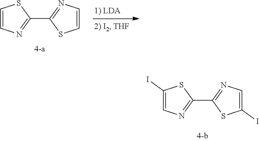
C1=CN=C(C2=NC=CS2)S1.C1(I)=CN=C(C2=NC=C(I)S2)S1
